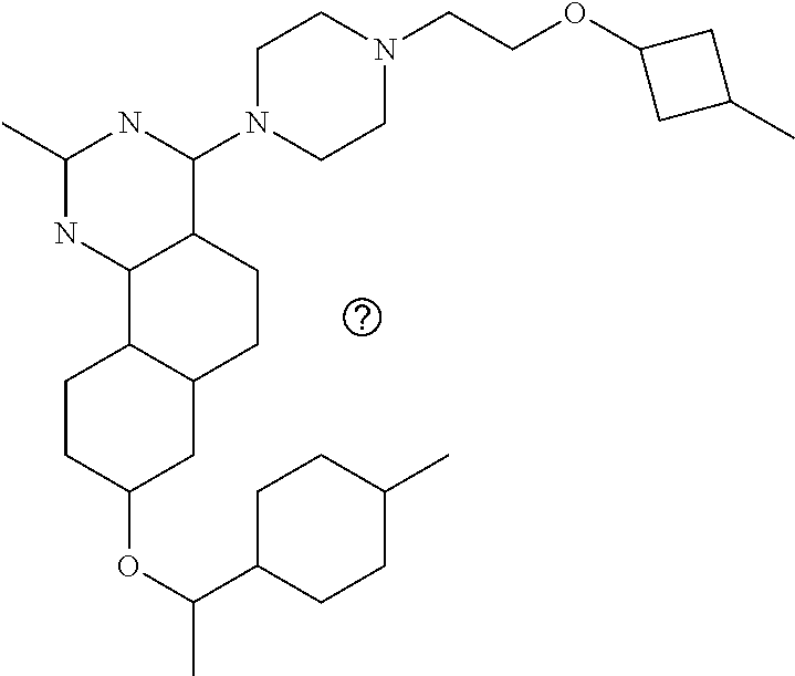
C1(OC(C2CCC(C)CC2)C)CC2C(CC1)C1C(CC2)C(N2CCN(CCOC3CC(C)C3)CC2)NC(C)N1
